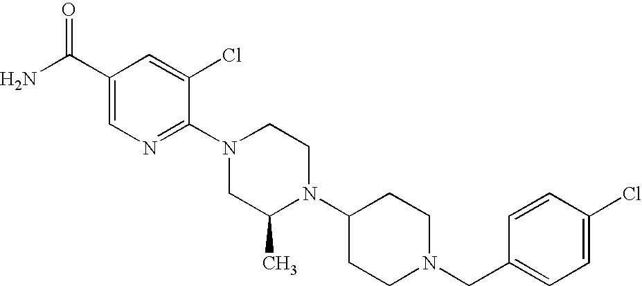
C1(Cl)=CC=C(CN2CCC(N3C(C)CN(C4=NC=C(C(N)=O)C=C4Cl)CC3)CC2)C=C1
